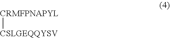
[CRMFPNAPYL][CSLGEQQYSV]
